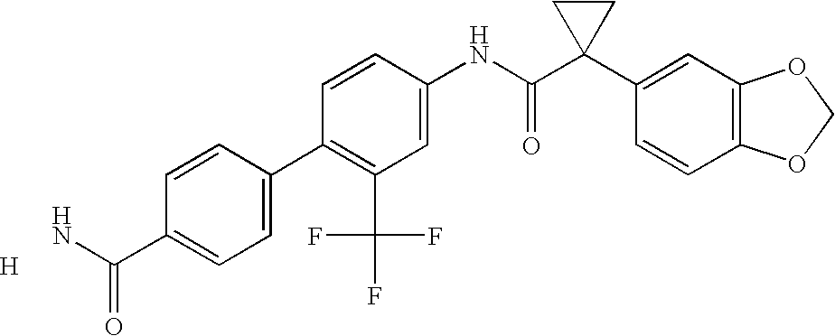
C1=CC(NC(C2(C3=CC4=C(C=C3)OCO4)CC2)=O)=CC(C(F)(F)F)=C1C1=CC=C(C(N)=O)C=C1.[H]
